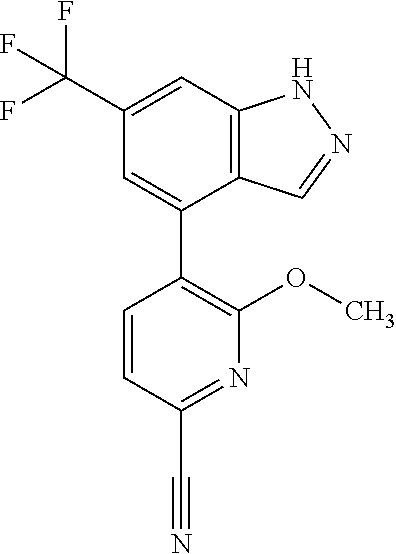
C12=C(C=C(C(F)(F)F)C=C1C1=C(OC)N=C(C#N)C=C1)NN=C2
